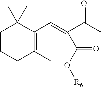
C1CCC(C)=C(C=C(C(C)=O)C(O[R6])=O)C1(C)C
